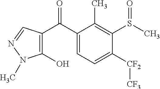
C1(C(C2=C(O)N(C)N=C2)=O)=CC=C([CF2][CF3])C(S(C)=O)=C1C
